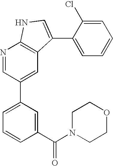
N1=CC(C2=CC=CC(C(N3CCOCC3)=O)=C2)=CC2=C1NC=C2C1=CC=CC=C1Cl
